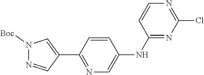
N1=CC(C2=NC=C(NC3=NC(Cl)=NC=C3)C=C2)=CN1[Boc]
